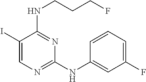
C1(I)=CN=C(NC2=CC(F)=CC=C2)N=C1NCCCF
